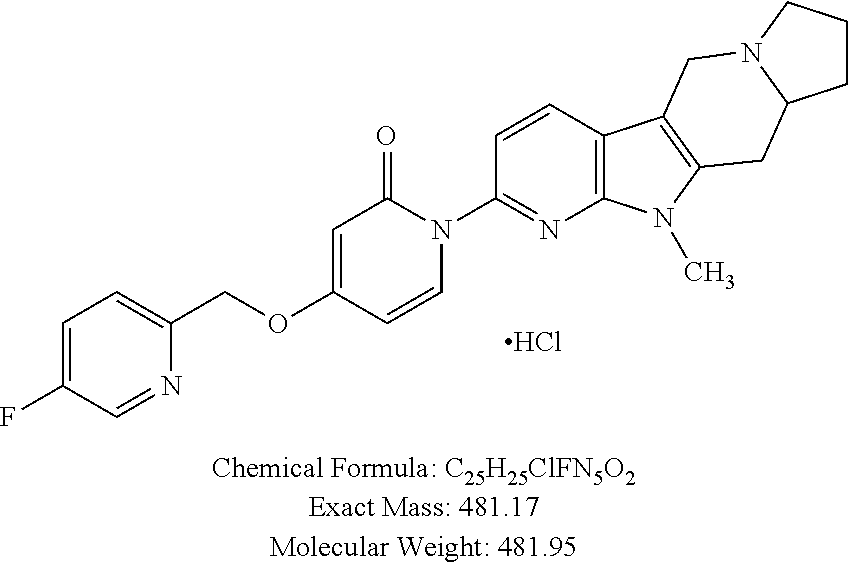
C1=C(F)C=NC(COC2=CC(=O)N(C3=NC4=C(C=C3)C3=C(N4C)CC4N(C3)CCC4)C=C2)=C1.Cl
